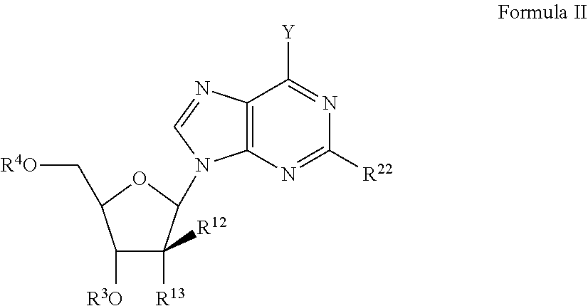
C1([R3O])C([R13])([R12])C(N2C3=C(C([Y])=NC([R22])=N3)N=C2)OC1C[R4O]
